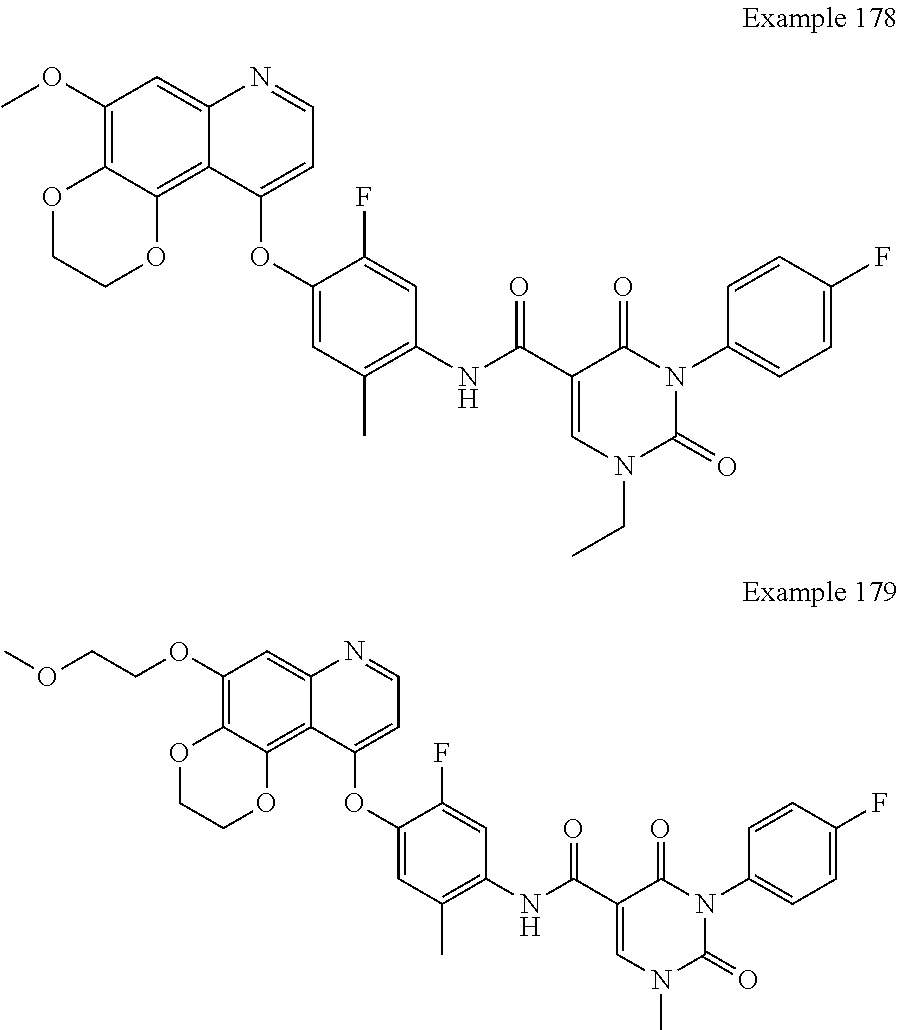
C12=C(OC)C=C3C(=C1OCCO2)C(OC1=CC(C)=C(NC(=O)C2=CN(CC)C(=O)N(C4=CC=C(F)C=C4)C2=O)C=C1F)=CC=N3.C12=C(OCCOC)C=C3C(=C1OCCO2)C(OC1=CC(C)=C(NC(=O)C2=CN(C)C(=O)N(C4=CC=C(F)C=C4)C2=O)C=C1F)=CC=N3
